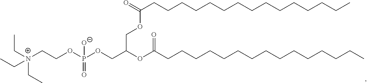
CC[N+](CC)(CC)CCOP(OCC(OC(CCCCCCCCCCCCCCC)=O)COC(CCCCCCCCCCCCCCC)=O)([O-])=O
